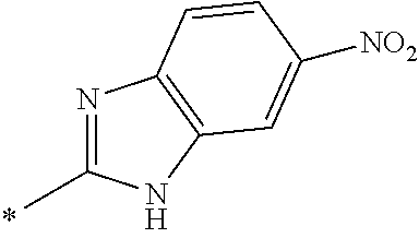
N1=C(C)NC2=C1C=CC([NO2])=C2
